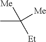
CC([Et])([Me])[Me]
